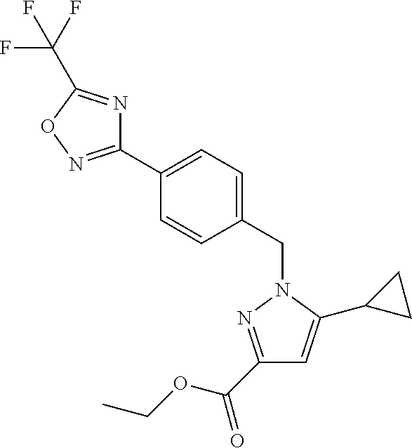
C1(C2=CC=C(CN3N=C(C(OCC)=O)C=C3C3CC3)C=C2)=NOC(C(F)(F)F)=N1
